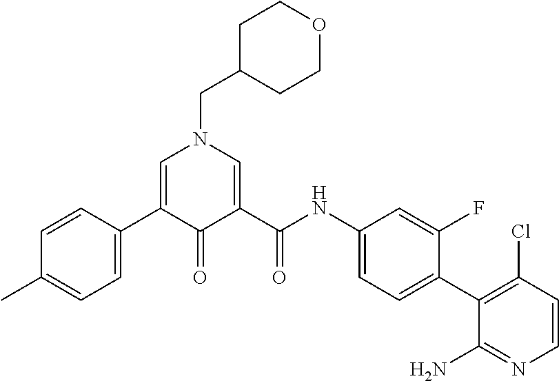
C1=CC(C2=CN(CC3CCOCC3)C=C(C(NC3=CC=C(C4=C(Cl)C=CN=C4N)C(F)=C3)=O)C2=O)=CC=C1C
